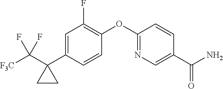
C1=C(C2(C([F3C])(F)F)CC2)C=CC(OC2=NC=C(C(N)=O)C=C2)=C1F
